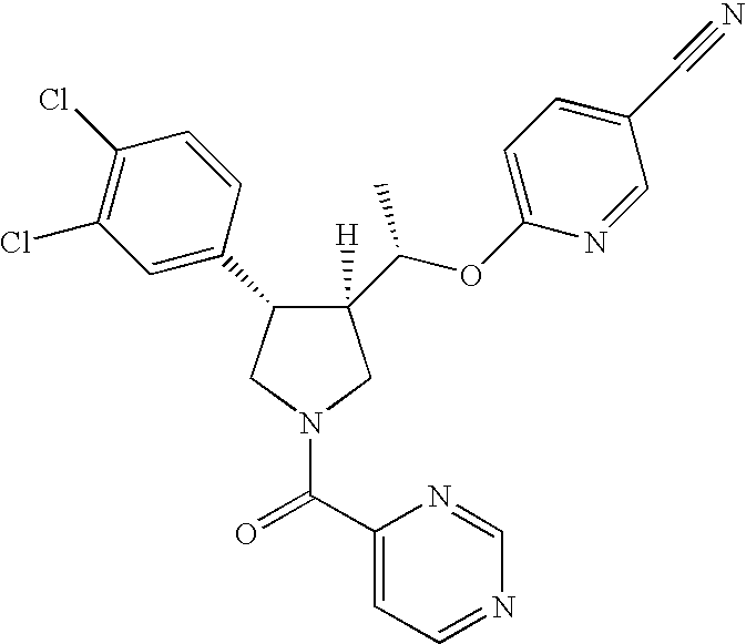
C1([H])(C(OC2=CC=C(C#N)C=N2)C)C(C2=CC(Cl)=C(Cl)C=C2)CN(C(C2=CC=NC=N2)=O)C1
